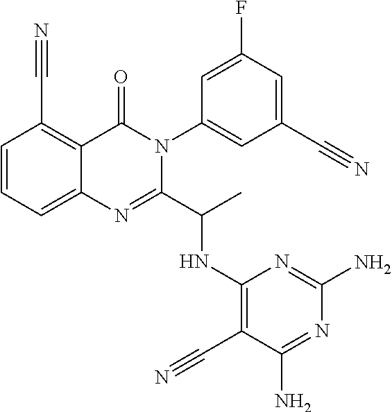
C1=CC=C2C(=C1C#N)C(=O)N(C1=CC(C#N)=CC(F)=C1)C(C(C)NC1=C(C#N)C(N)=NC(N)=N1)=N2
